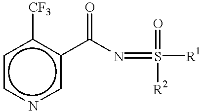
c1cncc(C(N=S([R1])([R2])=O)=O)c1[CF3]
